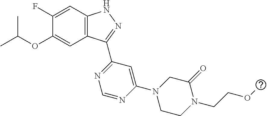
O(C1=CC2=C(C=C1F)NN=C2C1=NC=NC(N2CCN(CCOC)C(=O)C2)=C1)C(C)C
